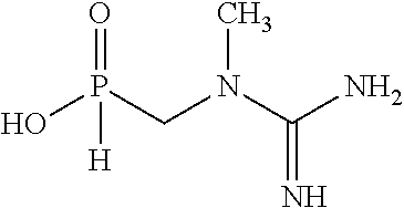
OP(CN(C(N)=N)C)(=O)[H]
